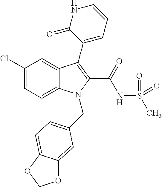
C1(Cl)=CC=C2C(=C1)C(C1=CC=CNC1=O)=C(C(NS(C)(=O)=O)=O)N2CC1=CC=C2C(=C1)OCO2
